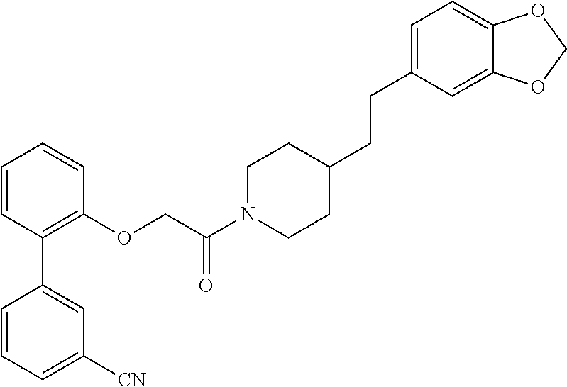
C1=CC(C2=CC([CN])=CC=C2)=C(OCC(N2CCC(CCC3=CC=C4C(=C3)OCO4)CC2)=O)C=C1
